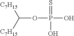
[C7H15]C([C7H15])OP(O)(=S)O
